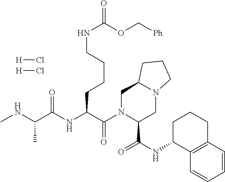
C(CCCNC(=O)OC[Ph])C(C(N1C(C(NC2C3=C(CCC2)C=CC=C3)=O)CN2C(C1)CCC2)=O)NC(C(NC)C)=O.[H]Cl.[H]Cl
